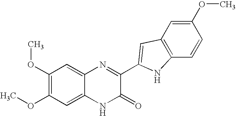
C1=C2C(=CC(OC)=C1OC)N=C(C1=CC3=C(C=CC(OC)=C3)N1)C(=O)N2
